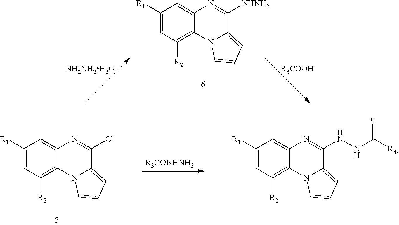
C1([R1])=CC([R2])=C2C(=C1)N=C([NHNH2])C1=CC=CN21.[R3COOH].[NH2NH2H2O].[R3CONHNH2].C1([R1])=CC([R2])=C2C(=C1)N=C(Cl)C1=CC=CN21.C1([R1])=CC([R2])=C2C(=C1)N=C(NNC([R3])=O)C1=CC=CN21
